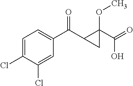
C1=C(Cl)C(Cl)=CC(C(C2C(C(O)=O)(OC)C2)=O)=C1
